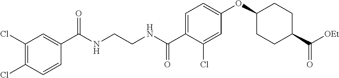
C1=C(C(NCCNC(C2=CC(Cl)=C(Cl)C=C2)=O)=O)C(Cl)=CC(OC2CCC(C([OEt])=O)CC2)=C1
